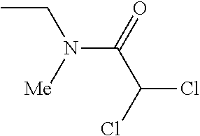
CCN(C(C(Cl)Cl)=O)[Me]
